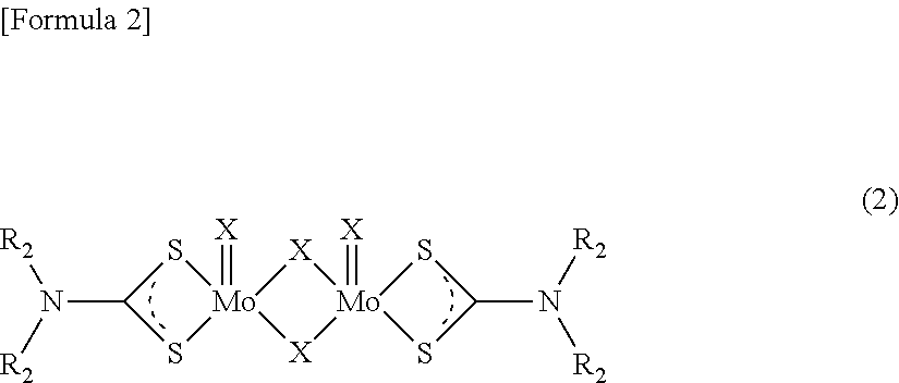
N(C1S[Mo]2(=[X])(S1)[X][Mo]1(=[X])([X]2)SC(N([R2])[R2])S1)([R2])[R2]
